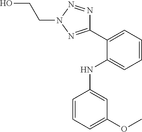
C1=CC=C(OC)C=C1NC1=CC=CC=C1C1=NN(CCO)N=N1
